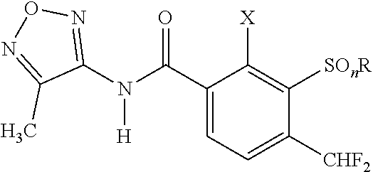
C1(C(N([H])C2=NON=C2C)=O)=CC=C([CHF2])C([SOnR])=C1[X]
